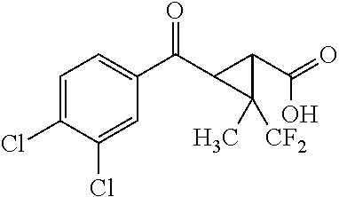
C1=C(Cl)C(Cl)=CC(C(C2C(C(O)=O)C2([CF2])C)=O)=C1
